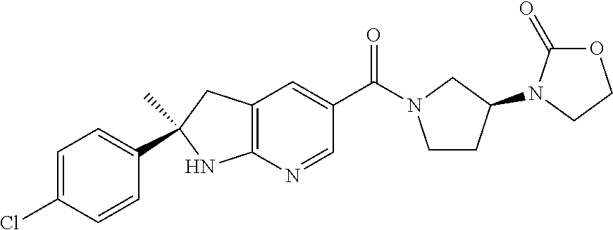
C(C1=CC2=C(N=C1)NC(C)(C1=CC=C(Cl)C=C1)C2)(=O)N1CCC(N2C(=O)OCC2)C1
